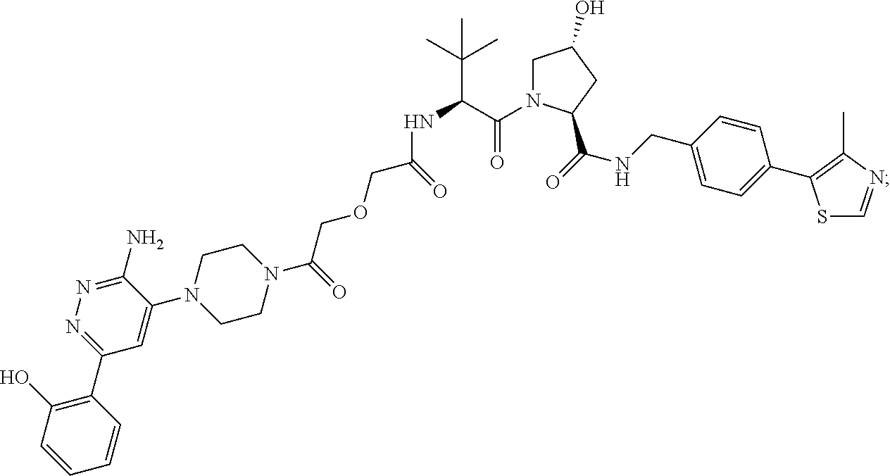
C1N(C(C(NC(COCC(N2CCN(C3=CC(C4=C(O)C=CC=C4)=NN=C3N)CC2)=O)=O)C(C)(C)C)=O)C(C(NCC2=CC=C(C3=C(C)N=CS3)C=C2)=O)CC1O
